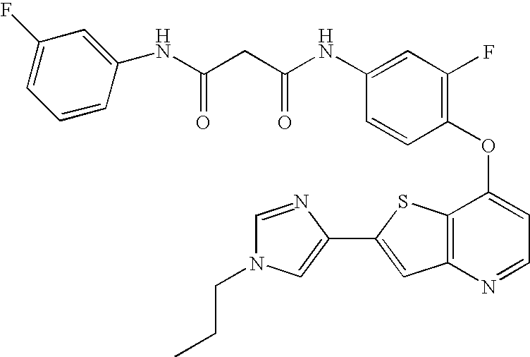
C1(NC(CC(NC2=CC(F)=C(OC3=CC=NC4=C3SC(C3=CN(CCC)C=N3)=C4)C=C2)=O)=O)=CC(F)=CC=C1
